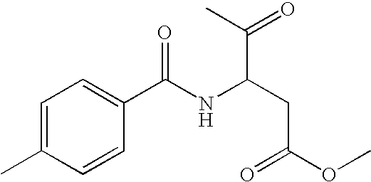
C1=C(C)C=CC(C(NC(CC(OC)=O)C(C)=O)=O)=C1
